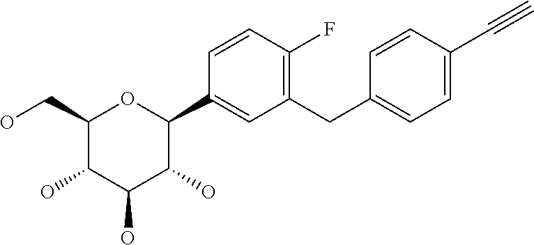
C1(CO)C(O)C(O)C(O)C(C2=CC(CC3=CC=C(C#C)C=C3)=C(F)C=C2)O1
